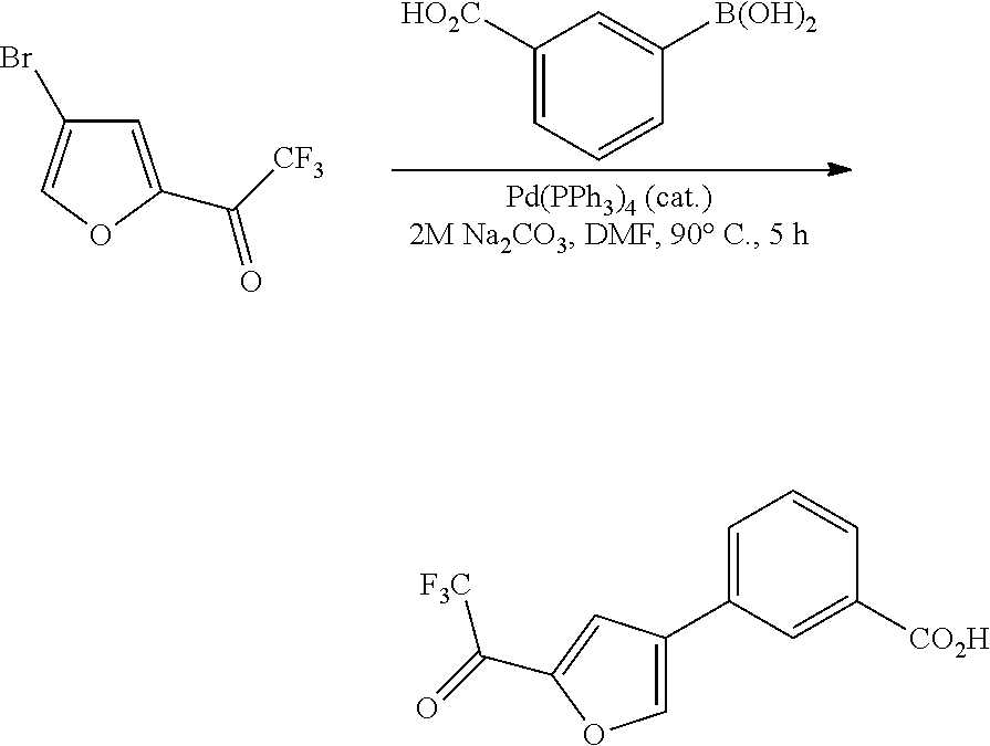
C1=C(C([CF3])=O)OC=C1Br.C1([HO2C])=CC=CC([B(OH)2])=C1.C1=C(C2=COC(C(=O)[F3C])=C2)C=C([CO2H])C=C1
